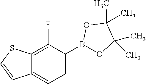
C1=C(B2OC(C)(C)C(C)(C)O2)C(F)=C2C(=C1)C=CS2
